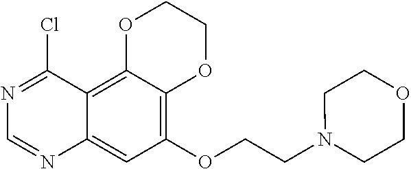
C12=CC(OCCN3CCOCC3)=C3C(=C1C(Cl)=NC=N2)OCCO3
